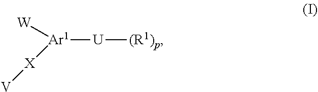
[Ar1]([U][(R1)p])([W])[X][V]
